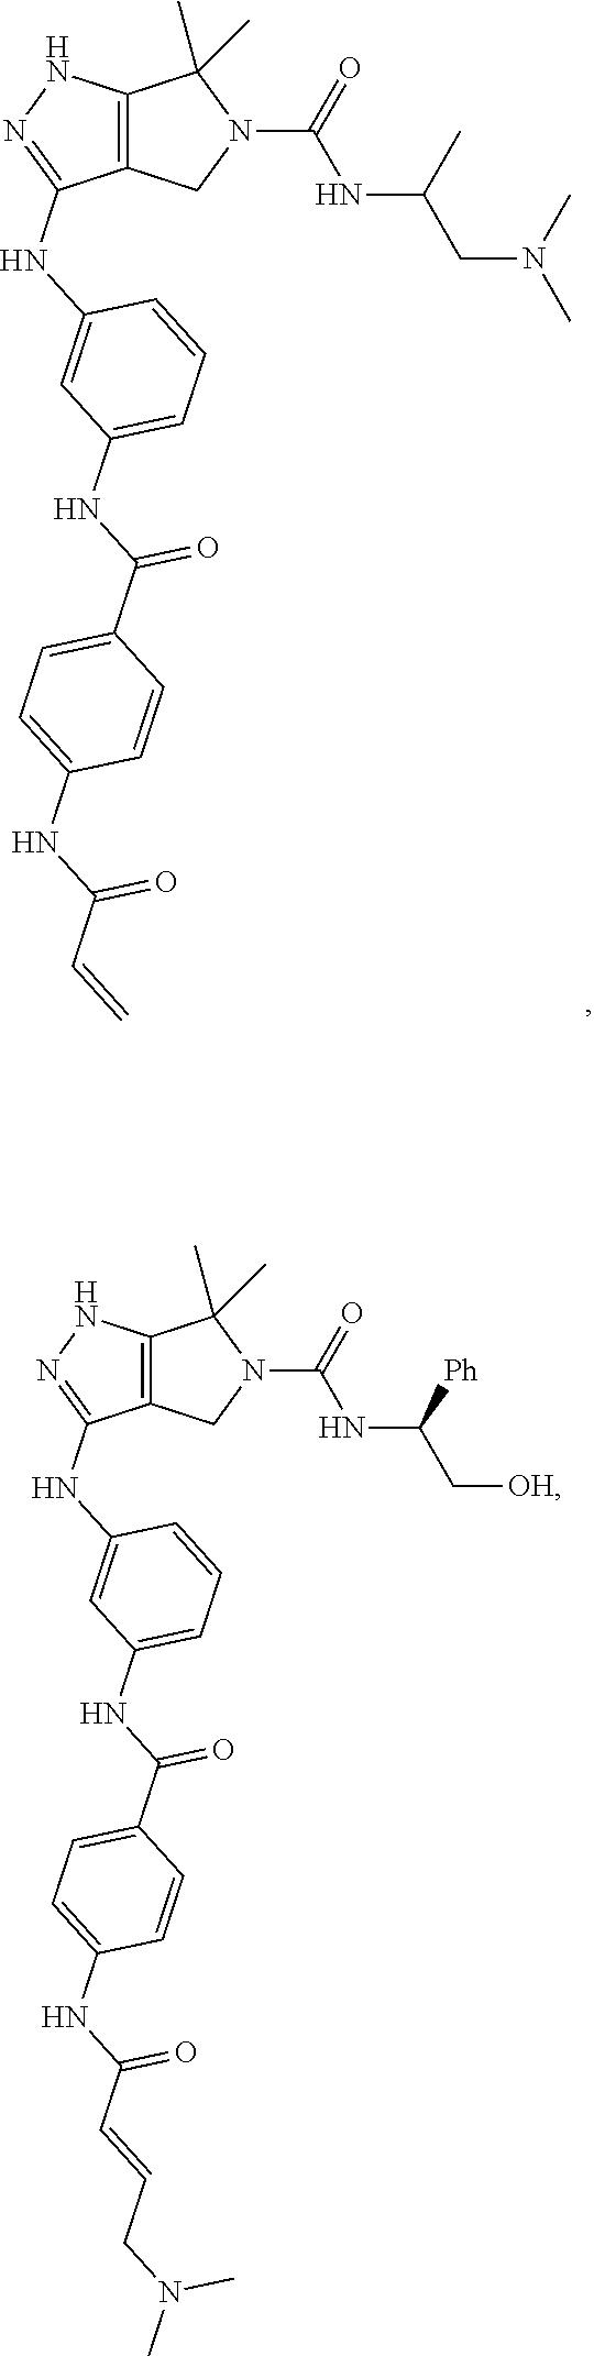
C12=C(NN=C1NC1=CC(NC(C3=CC=C(NC(C=C)=O)C=C3)=O)=CC=C1)C(C)(C)N(C(=O)NC(CN(C)C)C)C2.C12=C(NN=C1NC1=CC(NC(C3=CC=C(NC(C=CCN(C)C)=O)C=C3)=O)=CC=C1)C(C)(C)N(C(=O)NC(C[OH])[Ph])C2
